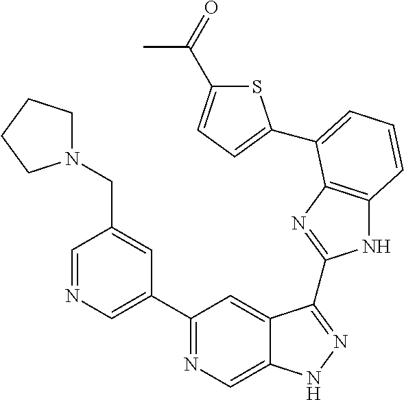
C1=NC=C(C2=NC=C3C(=C2)C(C2=NC4=C(N2)C=CC=C4C2=CC=C(C(=O)C)S2)=NN3)C=C1CN1CCCC1
